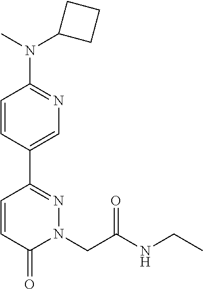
N(C1=NC=C(C2=NN(CC(NCC)=O)C(=O)C=C2)C=C1)(C)C1CCC1
